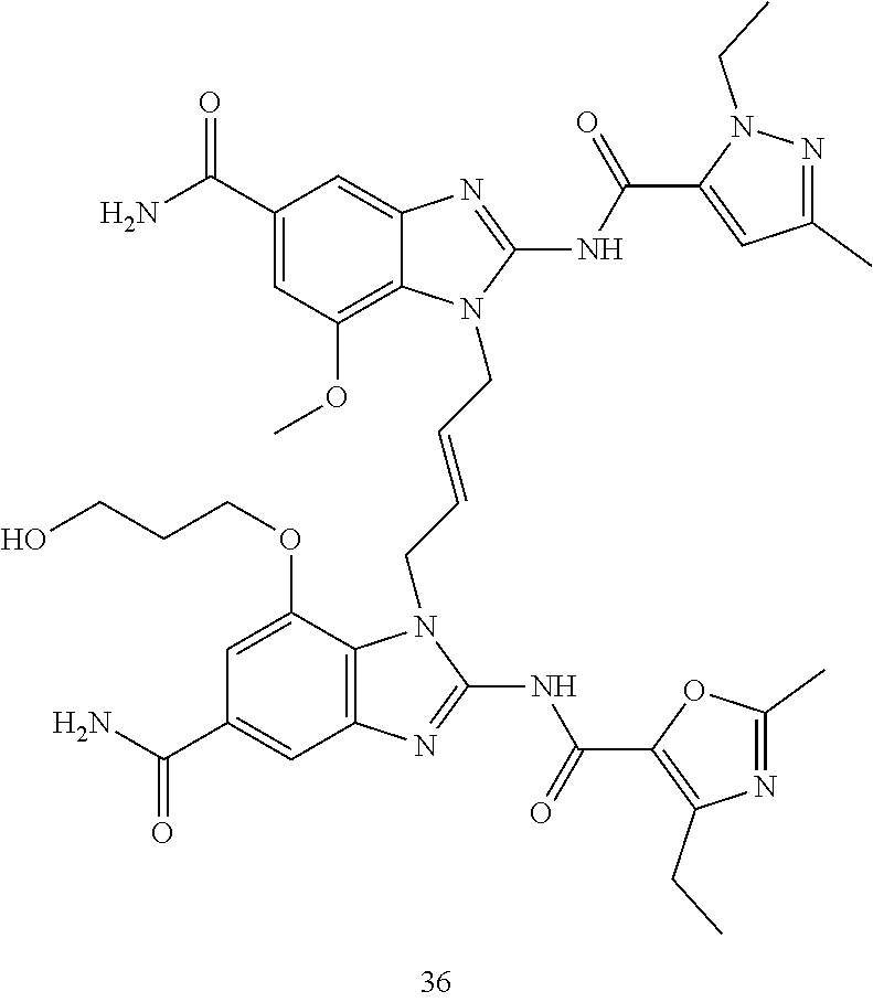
C12=C(C(OCCCO)=CC(C(=O)N)=C1)N(CC=CCN1C3=C(OC)C=C(C(=O)N)C=C3N=C1NC(=O)C1=CC(C)=NN1CC)C(NC(=O)C1=C(CC)N=C(C)O1)=N2
